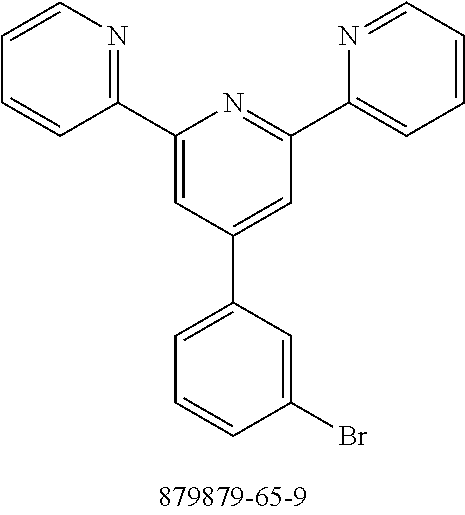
C1(C2=CC=CC(Br)=C2)=CC(C2=CC=CC=N2)=NC(C2=NC=CC=C2)=C1
